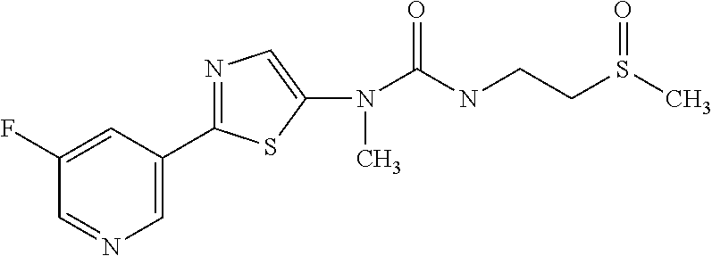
C1=NC=C(C2=NC=C(N(C(NCCS(C)=O)=O)C)S2)C=C1F
